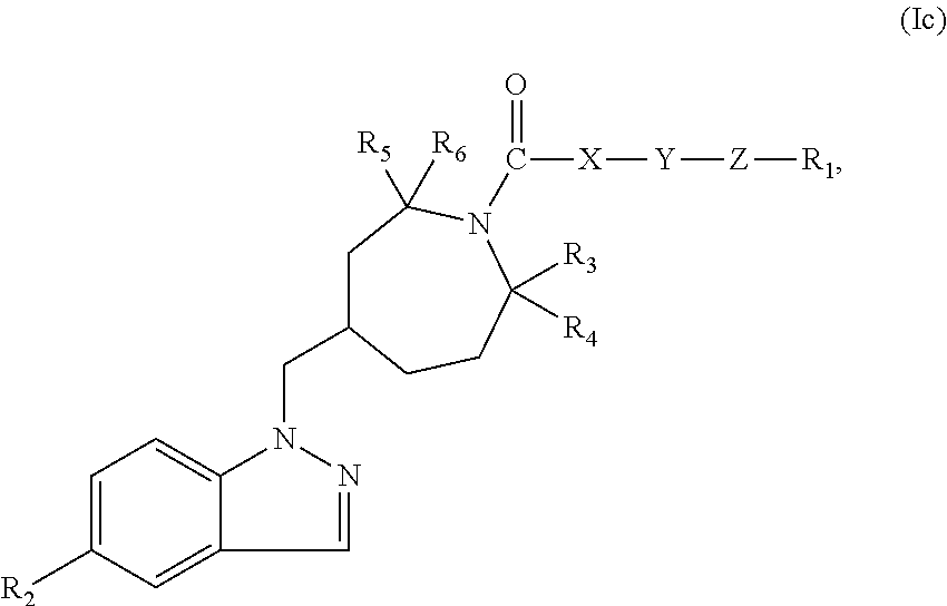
C1=C([R2])C=C2C(=C1)N(CC1CC([R5])([R6])N(C([X][Y][Z][R1])=O)C([R4])([R3])CC1)N=C2
